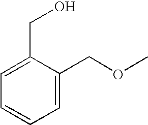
C1=C(COC)C(CO)=CC=C1
